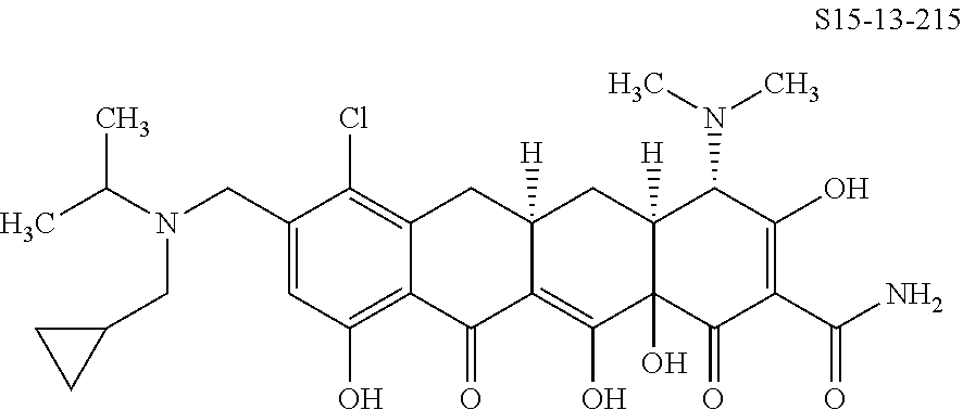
C1(CN(C(C)C)CC2CC2)=CC(O)=C2C(=C1Cl)CC1([H])C(=C(O)C3(O)C([H])(C1)C(N(C)C)C(O)=C(C(N)=O)C3=O)C2=O
